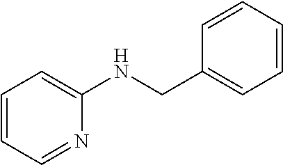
C1=CC=NC(NCC2=CC=CC=C2)=C1
